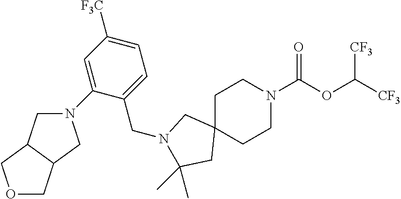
C1C2(CCN(C(OC([CF3])[CF3])=O)C1)CN(CC1=CC=C([F3C])C=C1N1CC3C(C1)COC3)C(C)(C)C2
